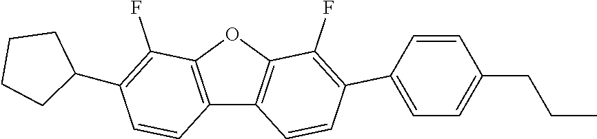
C12=C(OC3=C1C=CC(C1=CC=C(CCC)C=C1)=C3F)C(F)=C(C1CCCC1)C=C2
